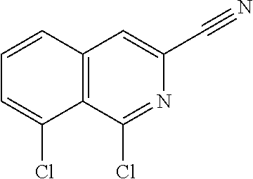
N1=C(Cl)C2=C(C=C1C#N)C=CC=C2Cl
